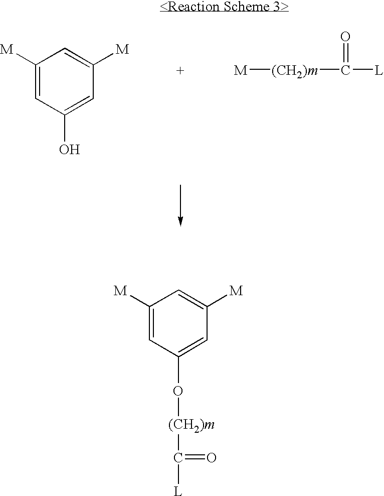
C1([M])=CC(O)=CC([M])=C1.[M][(CH2)m]C([L])=O.C1([M])=CC(O[(CH2)m]C(=O)[L])=CC([M])=C1
